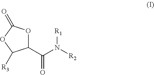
C1(C(=O)N([R1])[R2])OC(=O)OC1[R3]
